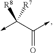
C-C(C(=O)->C)([R8])[R7]
